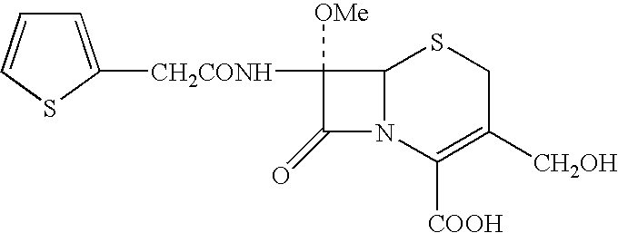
C12N(C([COOH])=C([CH2OH])CS1)C(=O)C2([CH2CONH]C1=CC=CS1)[OMe]
